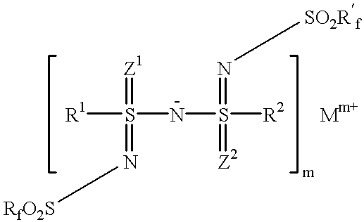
[R1]S(=[Z1])(NS([R2])(=N[SO2Rf])=[Z2])=N[RfO2S]
